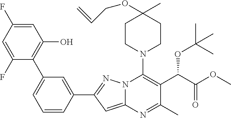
C1=C(F)C=C(F)C(C2=CC=CC(C3=NN4C(=C3)N=C(C)C(C(C(=O)OC)OC(C)(C)C)=C4N3CCC(C)(OCC=C)CC3)=C2)=C1O
